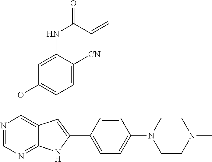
C1CN(C)CCN1C1=CC=C(C2=CC3=C(OC4=CC=C([CN])C(NC(C=C)=O)=C4)N=CN=C3N2)C=C1
